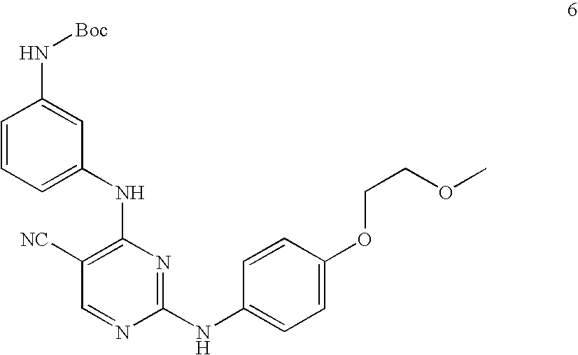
C1([NC])=C(NC2=CC=CC(N[Boc])=C2)N=C(NC2=CC=C(OCCOC)C=C2)N=C1
